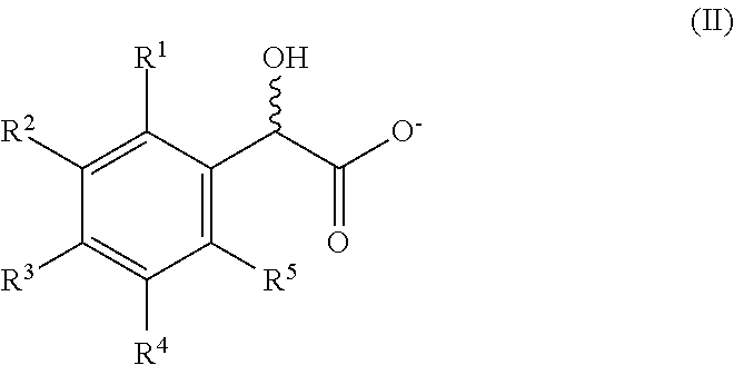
C1([R2])=C([R1])C(C(C([O-])=O)O)=C([R5])C([R4])=C1[R3]
